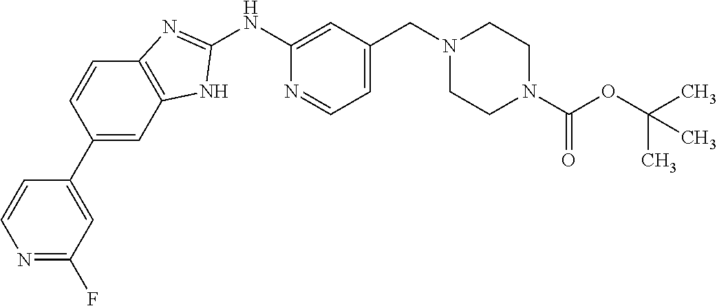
N1=C(F)C=C(C2=CC3=C(C=C2)N=C(NC2=CC(CN4CCN(C(OC(C)(C)C)=O)CC4)=CC=N2)N3)C=C1
